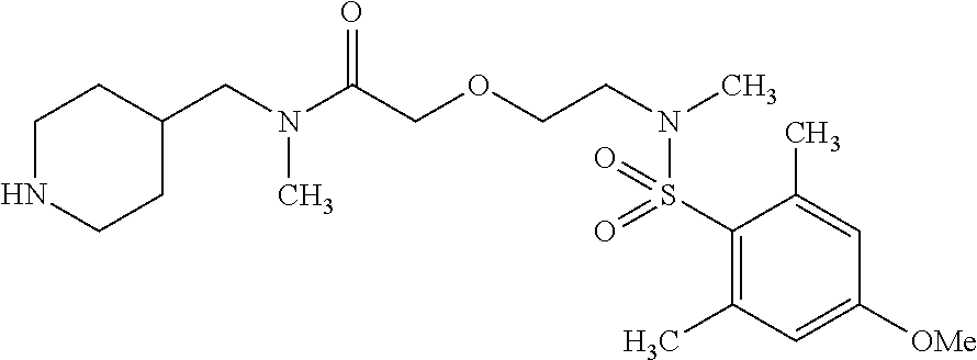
C(N(C(COCCN(C)S(=O)(=O)C1=C(C)C=C([OMe])C=C1C)=O)C)C1CCNCC1
